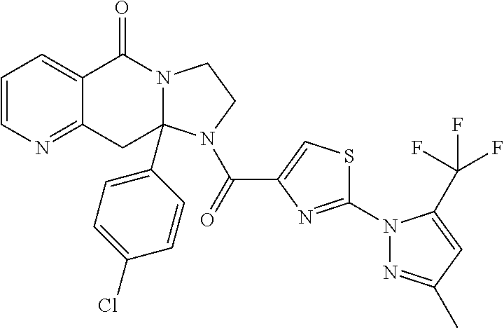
C1=CN=C2C(=C1)C(=O)N1C(C3=CC=C(Cl)C=C3)(C2)N(C(=O)C2=CSC(N3N=C(C)C=C3C(F)(F)F)=N2)CC1
